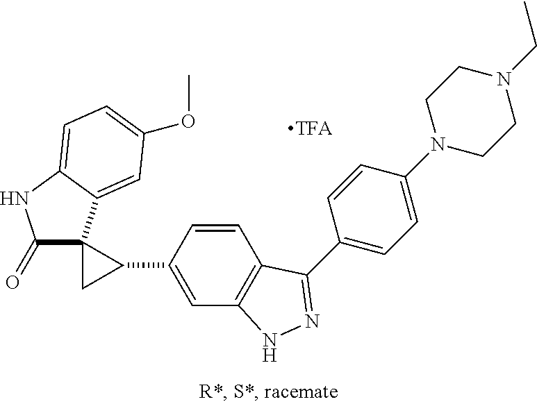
C1(C2=NNC3=C2C=CC(C2C4(C(=O)NC5=CC=C(OC)C=C54)C2)=C3)=CC=C(N2CCN(CC)CC2)C=C1
